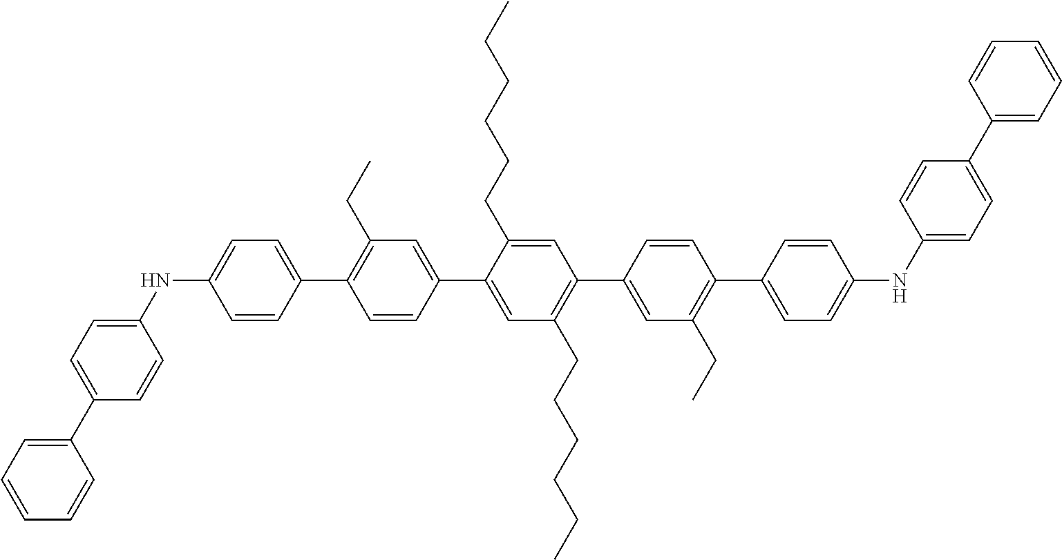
C1=CC(C2=C(CC)C=C(C3=CC(CCCCCC)=C(C4=CC(CC)=C(C5=CC=C(NC6=CC=C(C7=CC=CC=C7)C=C6)C=C5)C=C4)C=C3CCCCCC)C=C2)=CC=C1NC1=CC=C(C2=CC=CC=C2)C=C1
